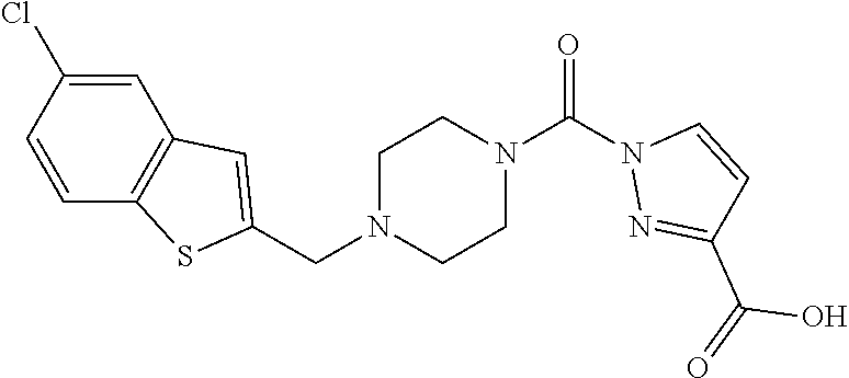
C1N(CC2=CC3=C(S2)C=CC(Cl)=C3)CCN(C(=O)N2N=C(C(=O)O)C=C2)C1
